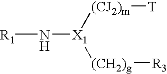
[R1]N[X1]([(CH2)g][R3])[(CJ2)m][T]
